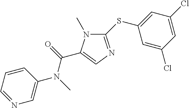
C1(SC2=CC(Cl)=CC(Cl)=C2)=NC=C(C(=O)N(C)C2=CN=CC=C2)N1C
